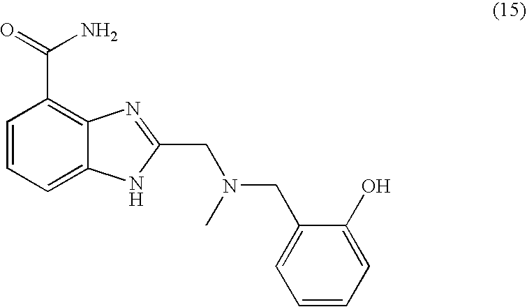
C1=CC=C2C(=C1C(=O)N)N=C(CN(CC1=CC=CC=C1O)C)[N H]2
